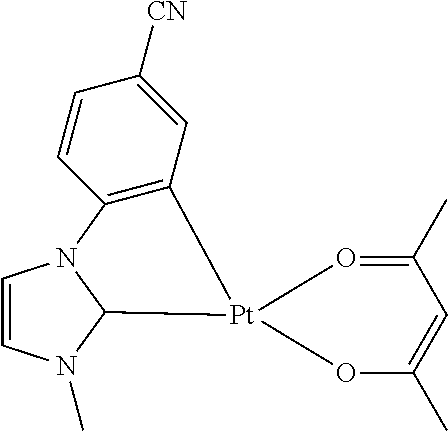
C1=CN(C)C2N1C1=C([Pt]23OC(C)=CC(C)=O3)C=C([CN])C=C1
